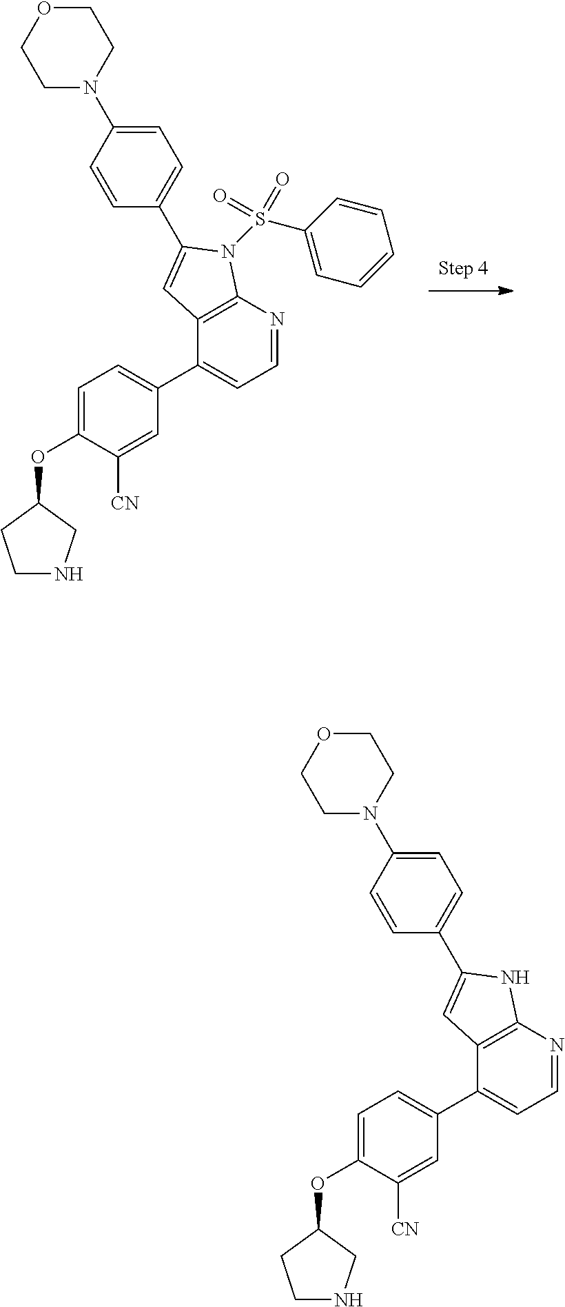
C1(C2=CC=NC3=C2C=C(C2=CC=C(N4CCOCC4)C=C2)N3S(=O)(=O)C2=CC=CC=C2)=CC=C(OC2CCNC2)C([CN])=C1.C1(C2=CC=NC3=C2C=C(C2=CC=C(N4CCOCC4)C=C2)N3)=CC=C(OC2CCNC2)C([CN])=C1
